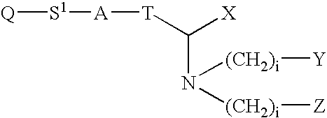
[Q][S1][A][T]C([X])N([(CH2)i][Z])[(CH2)i][Y]
